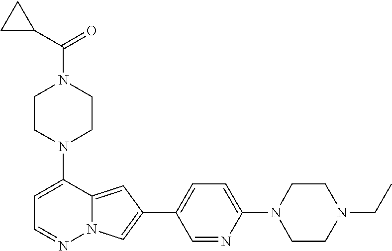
N1(C2=CC=NN3C2=CC(C2=CC=C(N4CCN(CC)CC4)N=C2)=C3)CCN(C(C2CC2)=O)CC1
